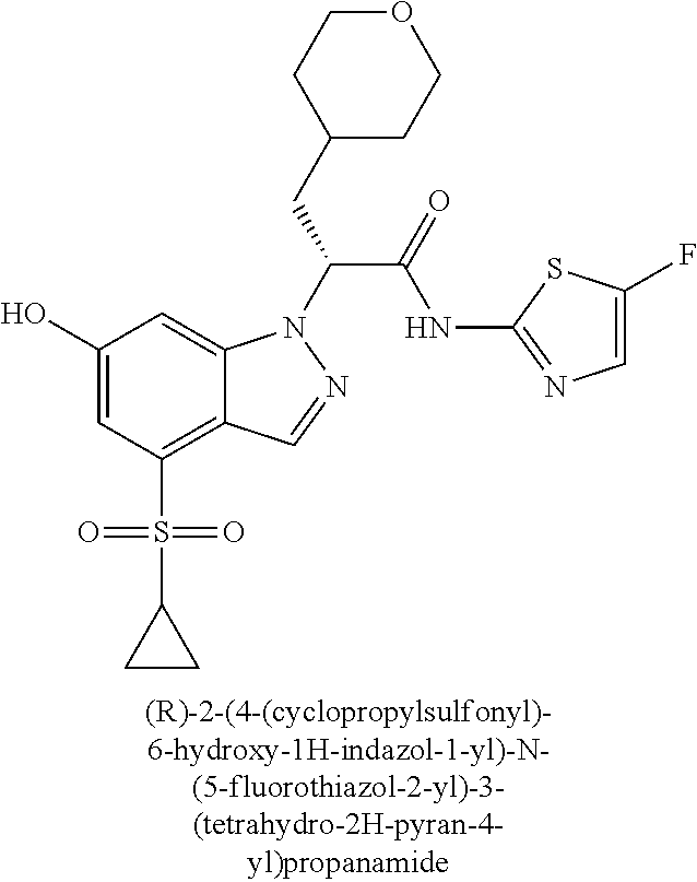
C1(O)=CC(S(=O)(=O)C2CC2)=C2C(=C1)N(C(CC1CCOCC1)C(=O)NC1=NC=C(F)S1)N=C2
